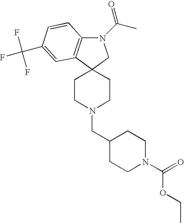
N1(C(C)=O)C2=C(C3(C1)CCN(CC1CCN(C(=O)OCC)CC1)CC3)C=C(C(F)(F)F)C=C2
